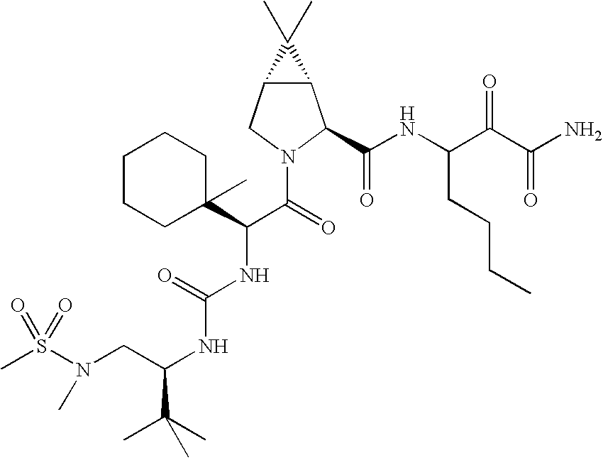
S(N(CC(NC(NC(C(=O)N1C(C(NC(C(C(N)=O)=O)CCCC)=O)C2C(C1)C2(C)C)C1(C)CCCCC1)=O)C(C)(C)C)C)(=O)(=O)C
